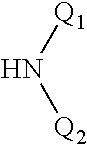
[Q1]N[Q2]
